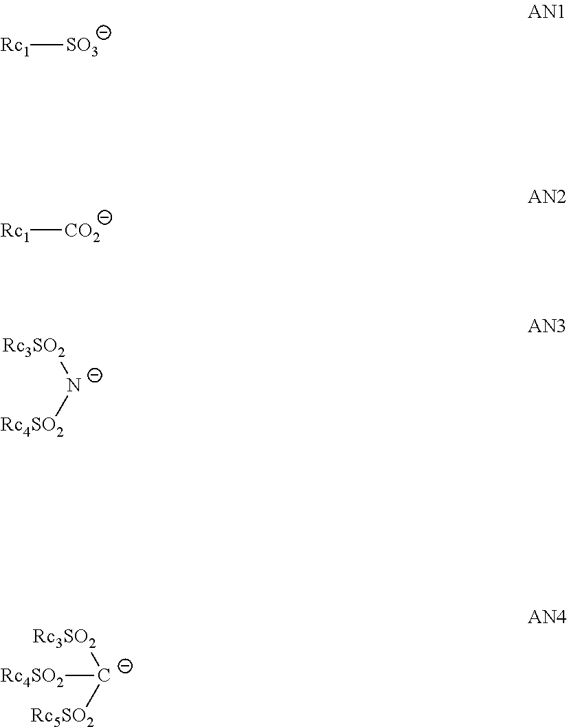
[SO3][Rc1].[CO2][Rc1].[Rc3SO2][N-][Rc4SO2].[Rc3SO2][C-]([Rc5SO2])[Rc4SO2]
